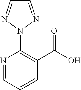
C1(N2N=CC=N2)=C(C(O)=O)C=CC=N1
